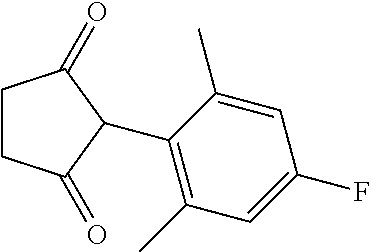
C1CC(=O)C(C2=C(C)C=C(F)C=C2C)C1=O
